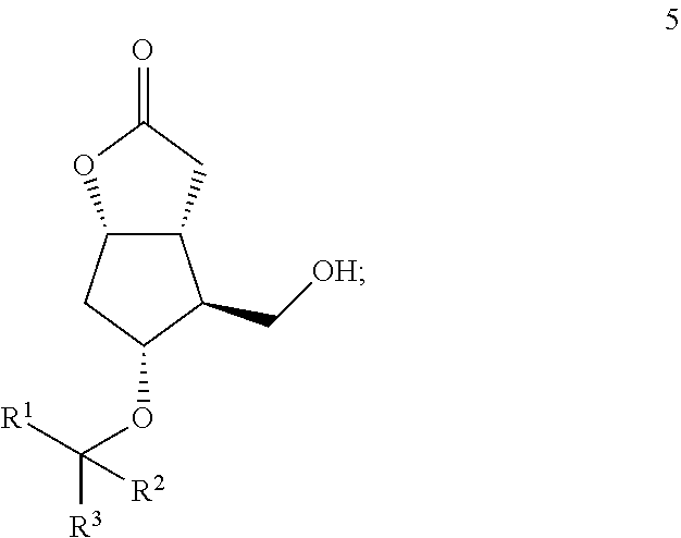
C12C(CC(=O)O1)C(C[OH])C(OC([R3])([R1])[R2])C2
